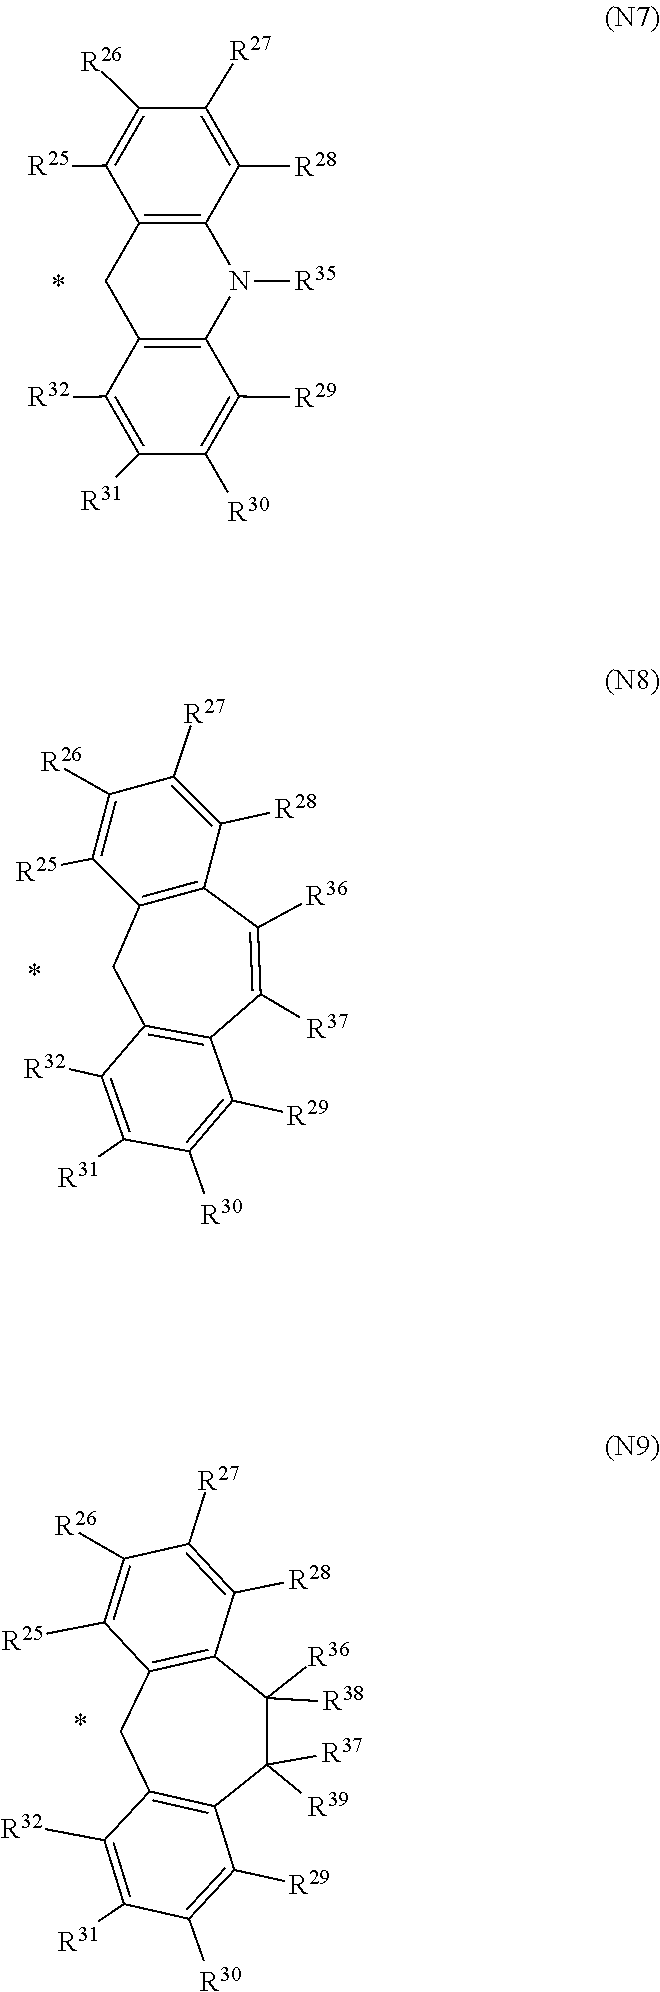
[R31]C1=C([R32])C2=C(N([R35])C3=C(C2)C([R25])=C([R26])C([R27])=C3[R28])C([R29])=C1[R30].[R31]C1=C([R32])C2=C(C([R37])=C([R36])C3=C(C2)C([R25])=C([R26])C([R27])=C3[R28])C([R29])=C1[R30].[R31]C1=C([R32])C2=C(C([R37])([R39])C([R36])([R38])C3=C(C2)C([R25])=C([R26])C([R27])=C3[R28])C([R29])=C1[R30]
